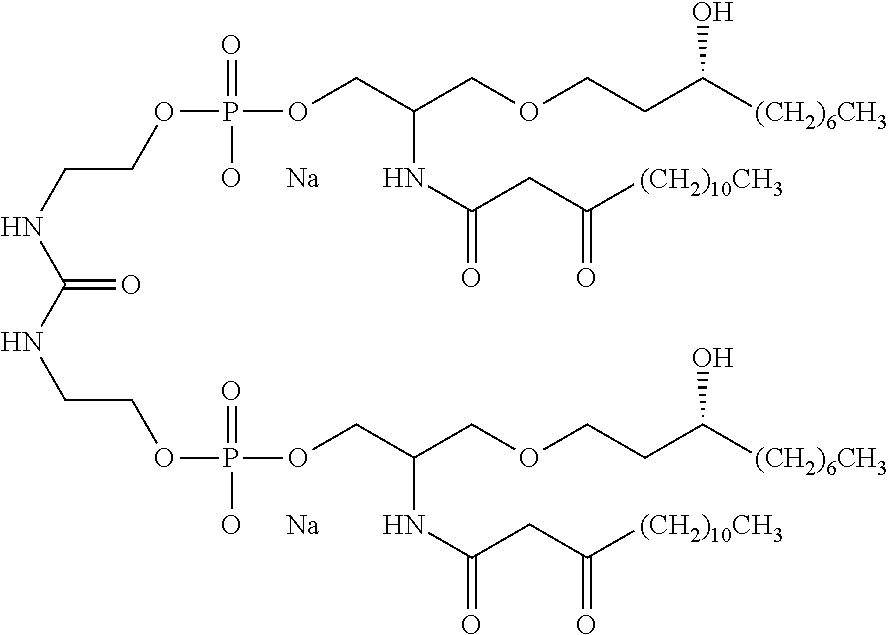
N(C(NCCOP(OCC(COCCC([(CH2)6CH3])O)NC(=O)CC([(CH2)10CH3])=O)(=O)[O      Na])=O)CCOP(OCC(COCCC([(CH2)6CH3])O)NC(=O)CC([(CH2)10CH3])=O)(=O)[O      Na]
